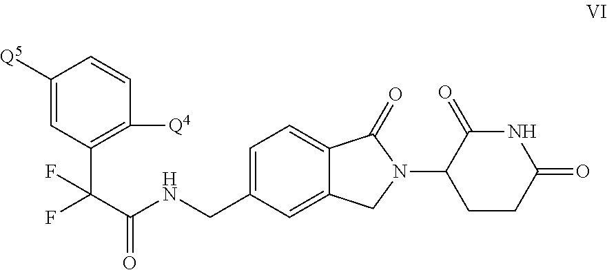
C1([Q5])=CC(C(F)(C(NCC2=CC=C3C(=C2)CN(C2CCC(=O)NC2=O)C3=O)=O)F)=C([Q4])C=C1
